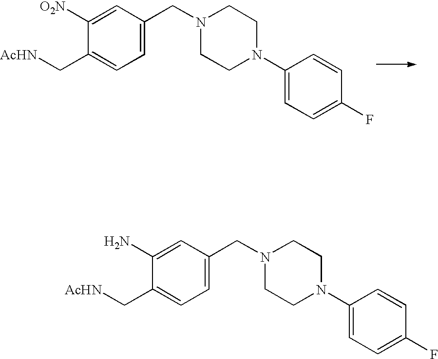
C1=C([O2N])C(C[AcHN])=CC=C1CN1CCN(C2=CC=C(F)C=C2)CC1.C1=C(N)C(C[AcHN])=CC=C1CN1CCN(C2=CC=C(F)C=C2)CC1
